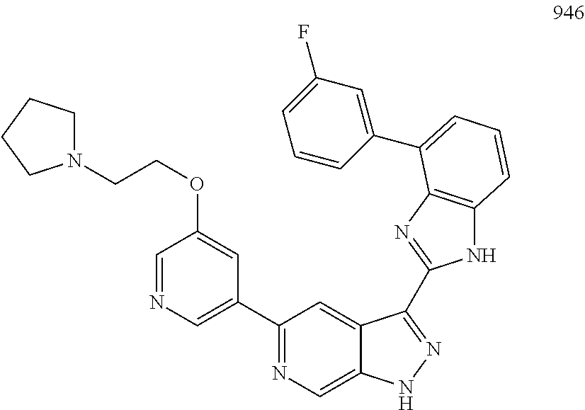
C1=NC=C(C2=NC=C3C(=C2)C(C2=NC4=C(N2)C=CC=C4C2=CC(F)=CC=C2)=NN3)C=C1OCCN1CCCC1
